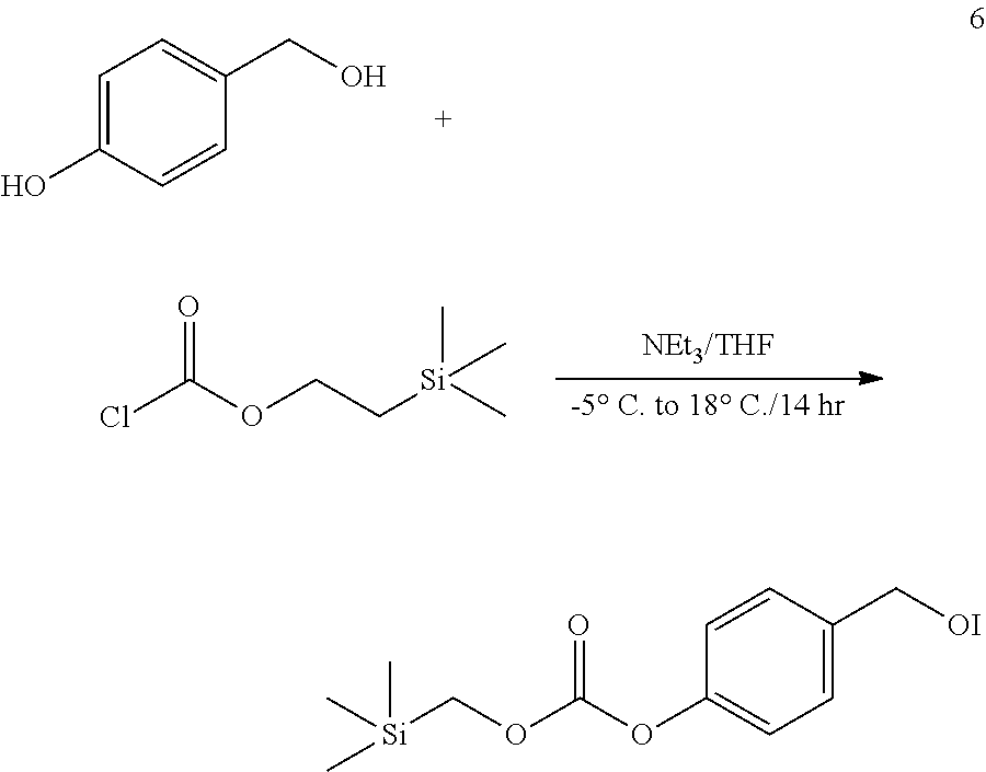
C1=C(O)C=CC(CO)=C1.ClC(OCC[Si](C)(C)C)=O.[Si](COC(OC1=CC=C(C[OI])C=C1)=O)(C)(C)C
